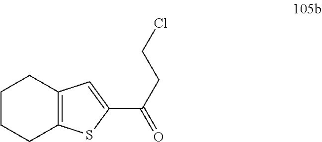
C12=C(SC(C(CCCl)=O)=C1)CCCC2
